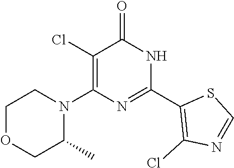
C1(Cl)=C(N2CCOCC2C)N=C(C2=C(Cl)N=CS2)NC1=O
